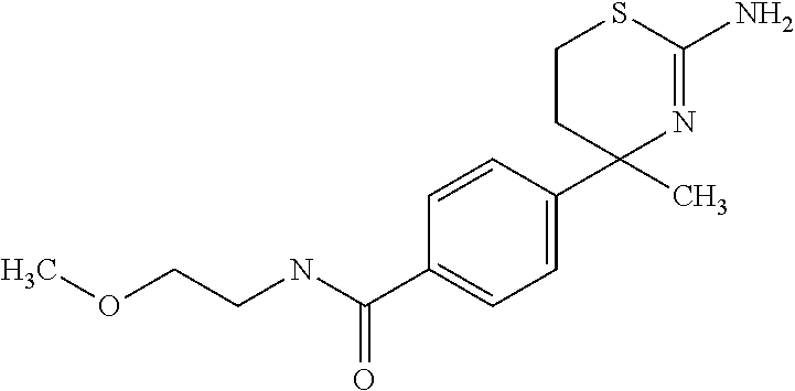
C(NC(=O)C1=CC=C(C2(C)CCSC(N)=N2)C=C1)COC
